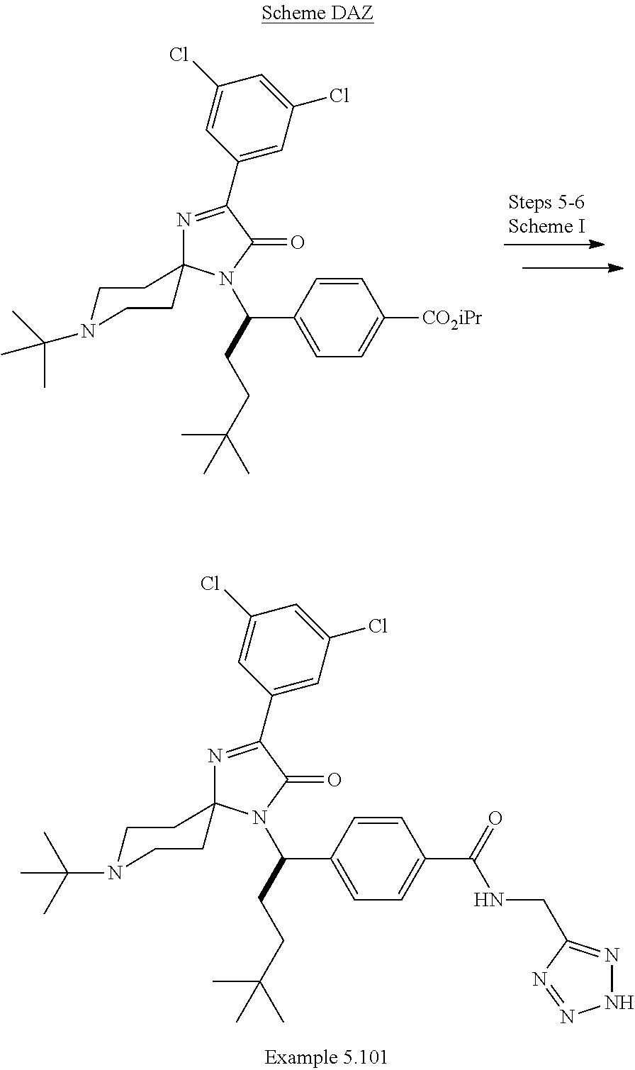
C1(C2=NC3(N(C(CCC(C)(C)C)C4=CC=C([CO2iPr])C=C4)C2=O)CCN(C(C)(C)C)CC3)=CC(Cl)=CC(Cl)=C1.C1(C2=NC3(N(C(CCC(C)(C)C)C4=CC=C(C(=O)NCC5=NNN=N5)C=C4)C2=O)CCN(C(C)(C)C)CC3)=CC(Cl)=CC(Cl)=C1
